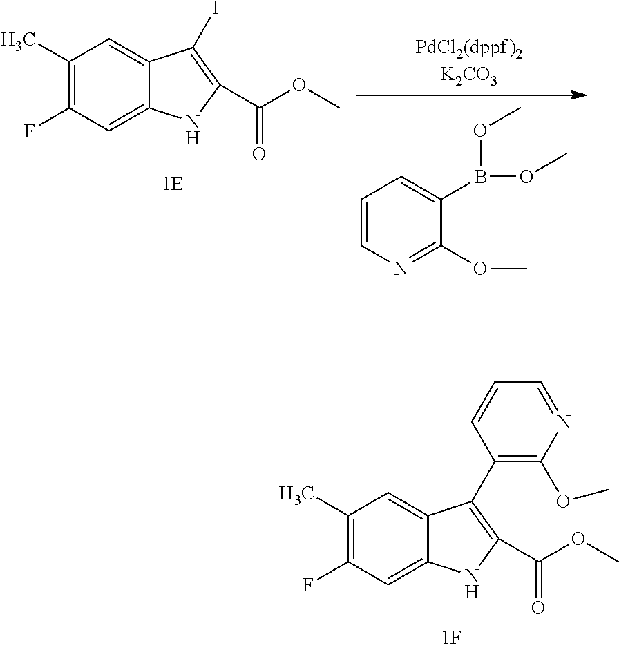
C1(F)=C(C)C=C2C(=C1)NC(C(OC)=O)=C2C1=C(OC)N=CC=C1.C1(F)=C(C)C=C2C(=C1)NC(C(OC)=O)=C2I.C1=CN=C(OC)C(B(OC)OC)=C1
